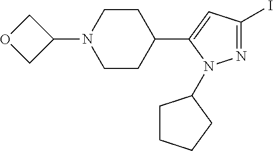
C1CC(C2=CC(I)=NN2C2CCCC2)CCN1C1COC1
